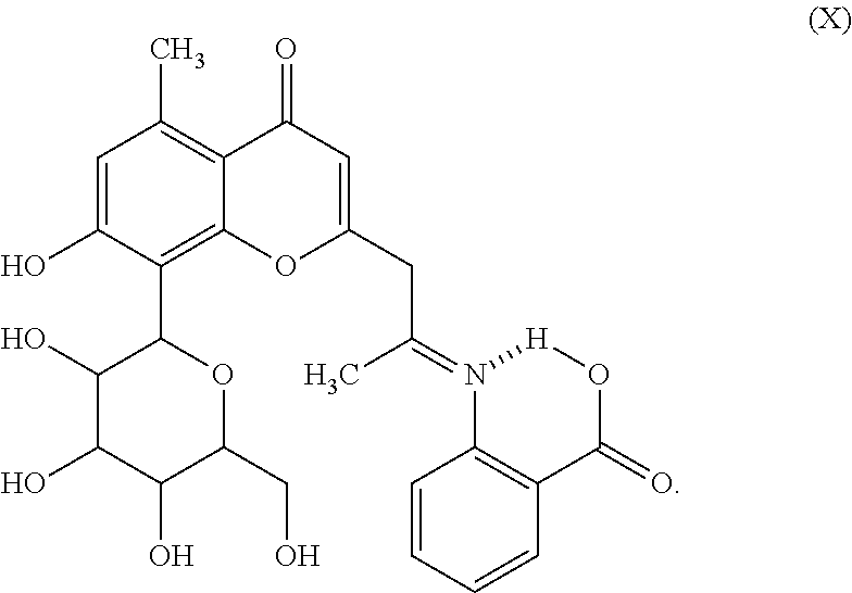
C1(O)C(O)C(O)C(CO)OC1C1=C2C(=C(C)C=C1O)C(=O)C=C(CC(C)=N1C3=C(C=CC=C3)C(=O)O[H]1)O2
